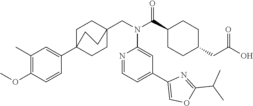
O1C(C(C)C)=NC(C2=CC=NC(N(C(C3CCC(CC(=O)O)CC3)=O)CC34CCC(C5=CC(C)=C(OC)C=C5)(CC3)CC4)=C2)=C1
